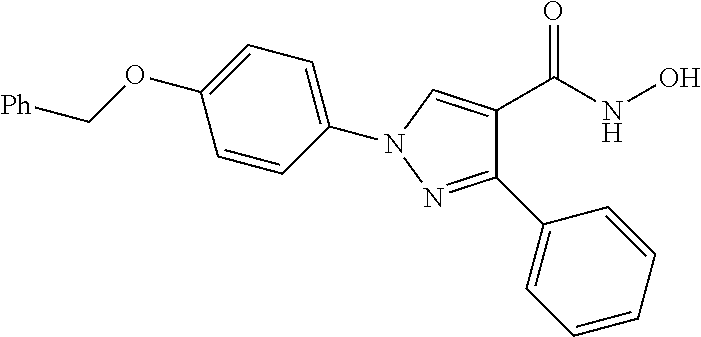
C1(C2=CC=CC=C2)=NN(C2=CC=C(OC[Ph])C=C2)C=C1C(NO)=O
